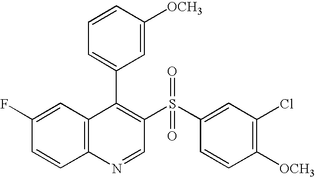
C12=C(C=C(F)C=C1)C(C1=CC=CC([OCH3])=C1)=C(S(C1=CC(Cl)=C([OCH3])C=C1)(=O)=O)C=N2
